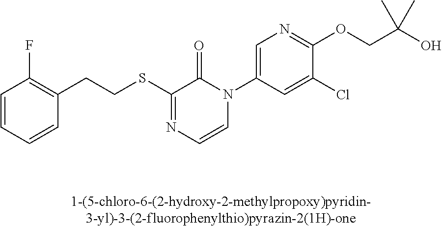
C(SC1=NC=CN(C2=CN=C(OCC(O)(C)C)C(Cl)=C2)C1=O)CC1=C(F)C=CC=C1
